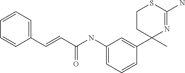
C1=CC=C(C=CC(NC2=CC=CC(C3(C)N=C(N)SCC3)=C2)=O)C=C1
